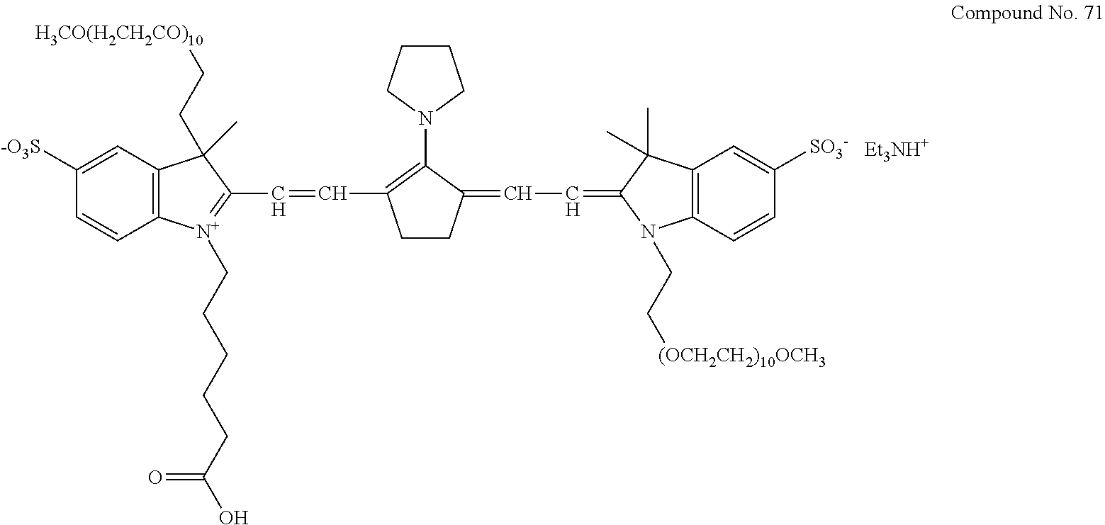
C1([-O3S])=CC2=C(C=C1)[N+](CCCCCC(O)=O)=C(C=CC1=C(N3CCCC3)C(=CC=C3N(CC[(OCH2CH2)10OCH3])C4=C(C3(C)C)C=C([SO3-])C=C4)CC1)C2(CC[H3CO(H2CH2CO)10])C.[Et3NH+]
